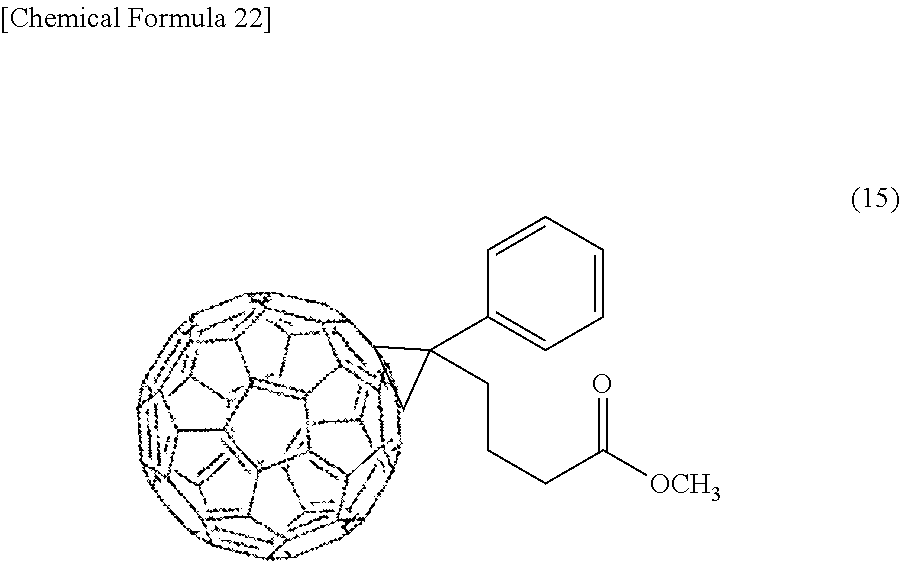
C1CC1(C1=CC=CC=C1)CCCC(=O)[OCH3]
